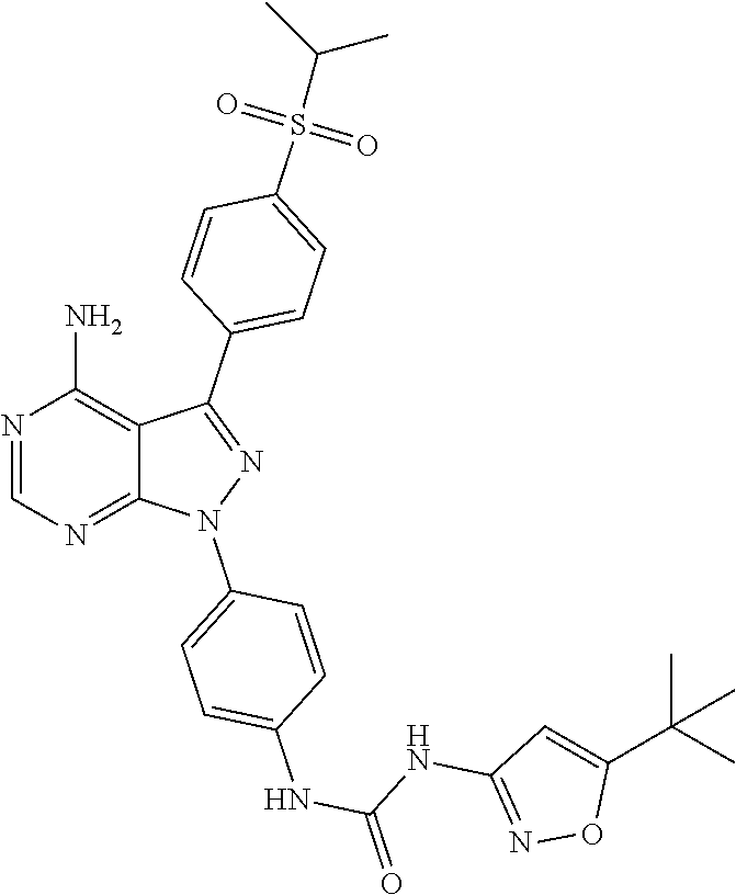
N1=CN=C2C(=C1N)C(C1=CC=C(S(C(C)C)(=O)=O)C=C1)=NN2C1=CC=C(NC(=O)NC2=NOC(C(C)(C)C)=C2)C=C1
